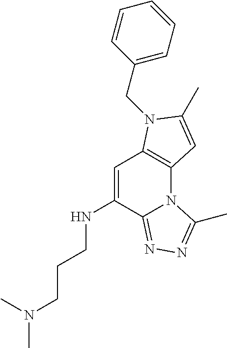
C1=C(NCCCN(C)C)C2=NN=C(C)N2C2=C1N(CC1=CC=CC=C1)C(C)=C2
